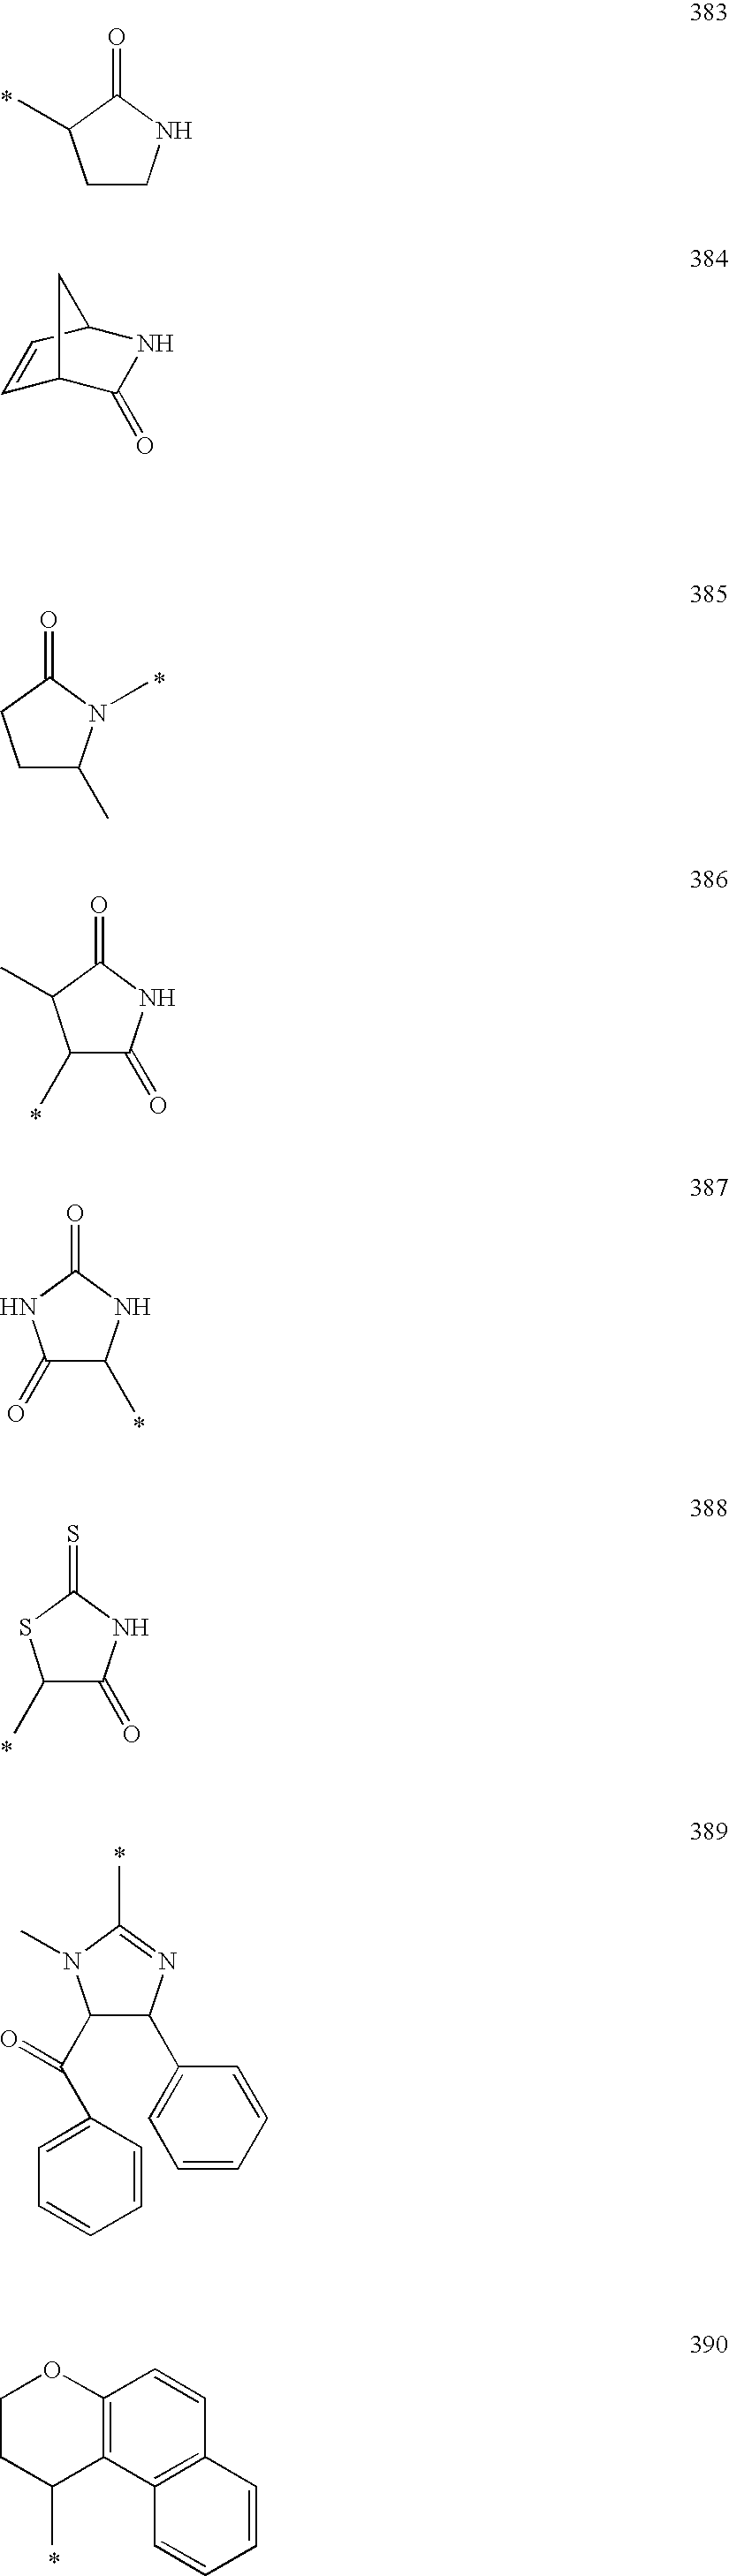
C1CNC(=O)C1C.C1C(C)N(C)C(=O)C1.C1(C)C(=O)NC(=O)C1C.C1(=O)C(C)NC(=O)N1.C1(C)C(=O)NC(=S)S1.C1(C(C2=CC=CC=C2)=O)C(C2=CC=CC=C2)N=C(C)N1C.C1CC(C)C2=C(O1)C=CC1=C2C=CC=C1.C1=CC2NC(=O)C1C2
